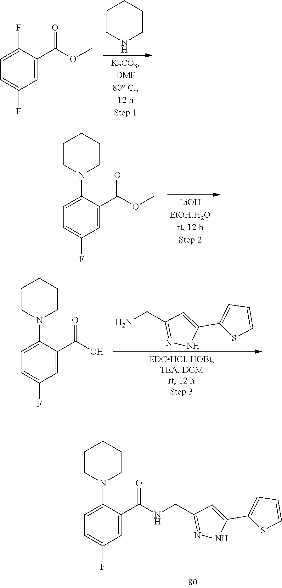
C1CNCCC1.C1=C(F)C(C(OC)=O)=CC(F)=C1.C1CN(C2=CC=C(F)C=C2C(OC)=O)CCC1.NCC1=NNC(C2=CC=CS2)=C1.C1CN(C2=CC=C(F)C=C2C(O)=O)CCC1.C1CN(C2=CC=C(F)C=C2C(=O)NCC2=NNC(C3=CC=CS3)=C2)CCC1
